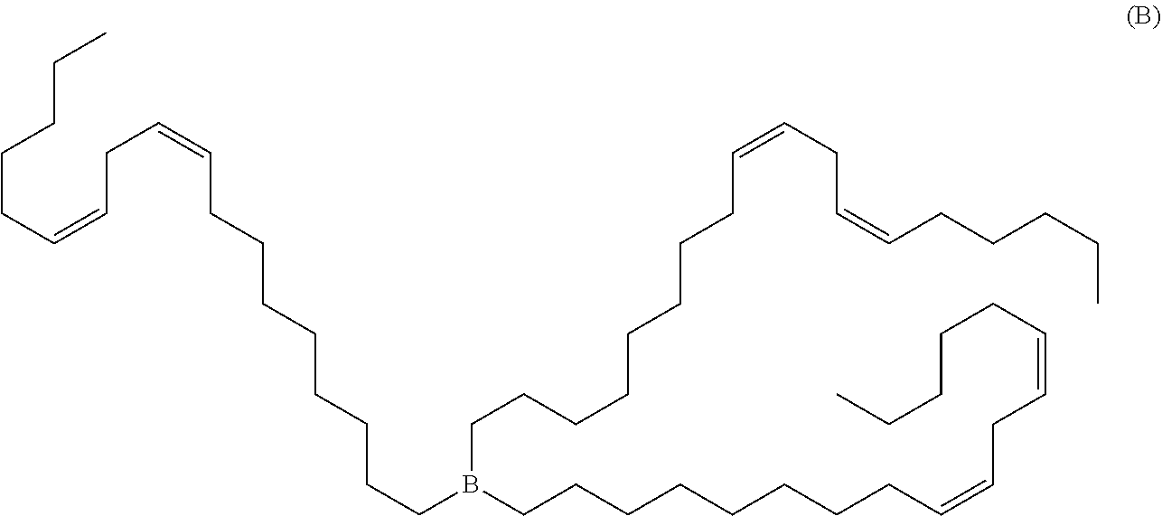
C(CC=CCC=CCCCCCCCCB(CCCCCCCCC=CCC=CCCCCC)CCCCCCCCC=CCC=CCCCCC)CCC
